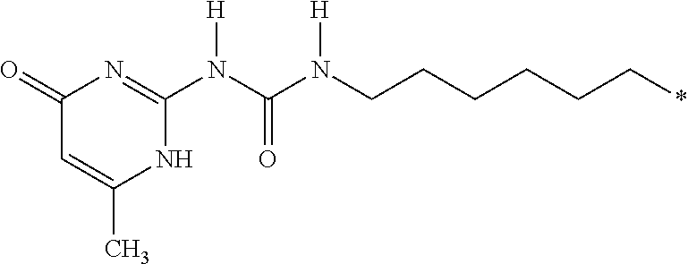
C(N(C(N(C1=NC(=O)C=C(C)N1)[H])=O)[H])CCCCC*
